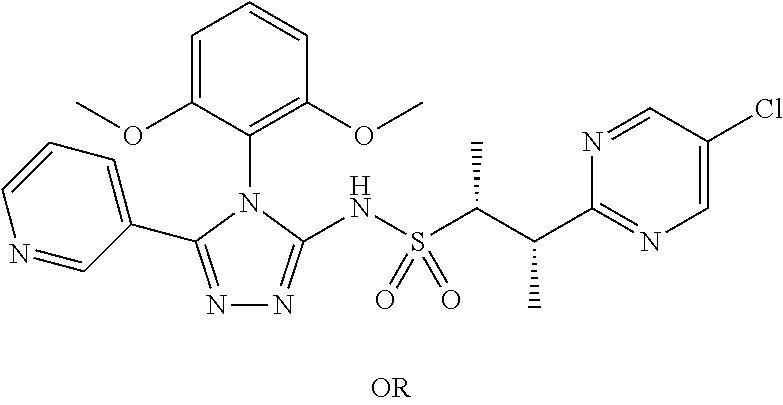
C1=C(OC)C(N2C(C3=CC=CN=C3)=NN=C2NS(C(C(C2=NC=C(Cl)C=N2)C)C)(=O)=O)=C(OC)C=C1
